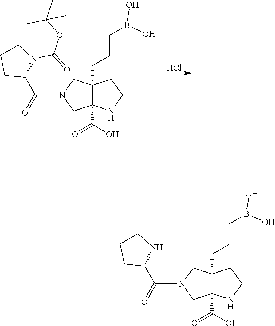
Cl.N1(C(=O)C2N(C(=O)OC(C)(C)C)CCC2)CC2(C(O)=O)C(CCCB(O)O)(C1)CCN2.N1(C(=O)C2NCCC2)CC2(C(O)=O)C(CCCB(O)O)(C1)CCN2
